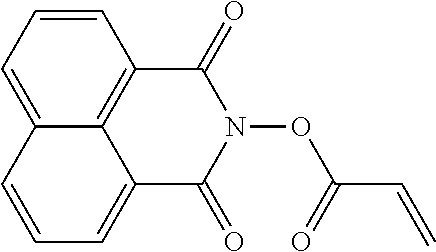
C1=CC2=C3C(=C1)C=CC=C3C(=O)N(OC(C=C)=O)C2=O
